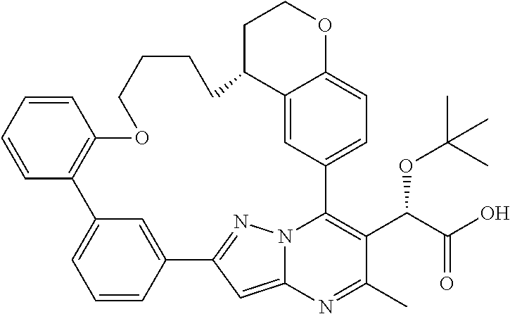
C1=CC=CC2=C1OCCCCC1C3=CC(=CC=C3OCC1)C1=C(C(OC(C)(C)C)C(=O)O)C(C)=NC3=CC(=NN31)C1=CC2=CC=C1
